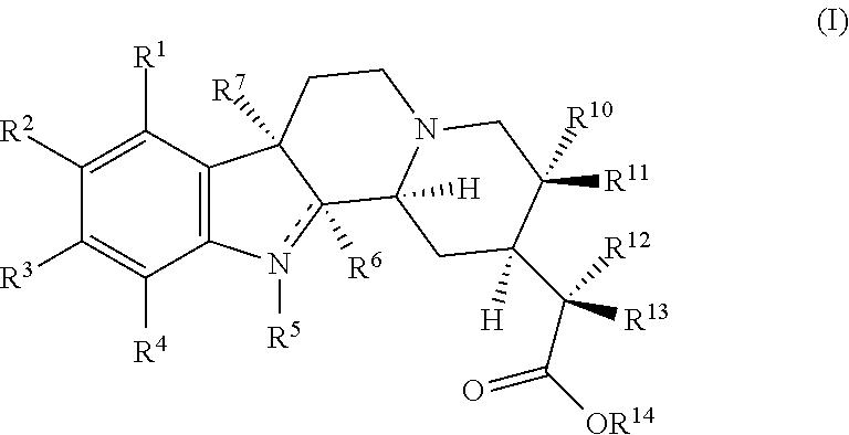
C1([R2])=C([R1])C2=C(C([R4])=C1[R3])n([R5])c1([R6])C2([R7])CCN2C1([H])CC([H])(C(C(=O)[OR14])([R13])[R12])C([R11])([R10])C2
